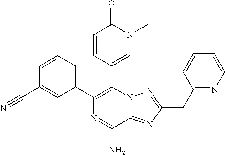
C1=CC(C#N)=CC(C2=C(C3=CN(C)C(=O)C=C3)N3C(=NC(CC4=NC=CC=C4)=N3)C(N)=N2)=C1
